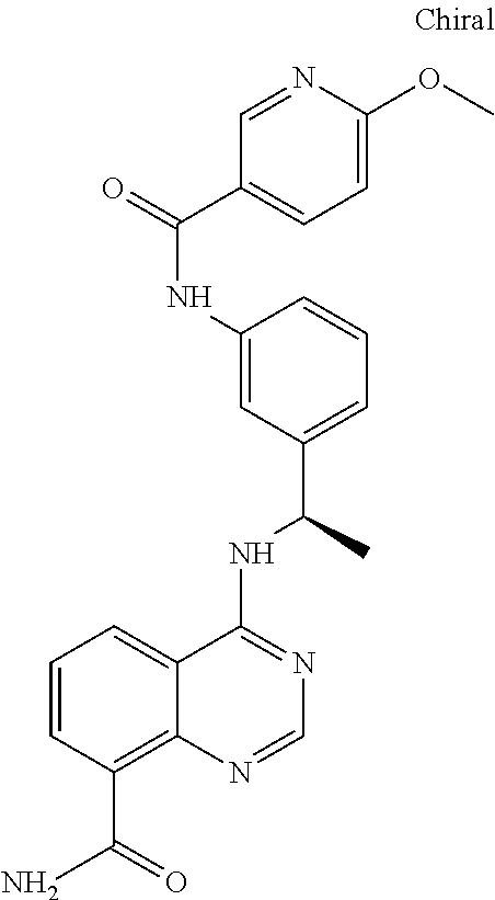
C1=CC(C(N)=O)=C2C(=C1)C(NC(C)C1=CC=CC(NC(=O)C3=CC=C(OC)N=C3)=C1)=NC=N2
